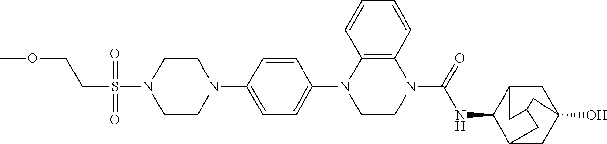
COCCS(N1CCN(C2=CC=C(N3CCN(C(NC4C5CC6(O)CC4CC(C5)C6)=O)C4=C3C=CC=C4)C=C2)CC1)(=O)=O
